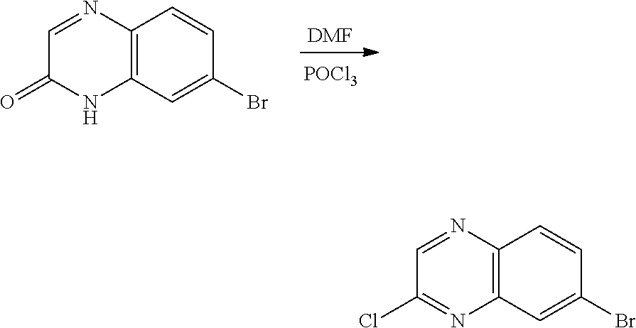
[DMF].[POCl3].C12=C(C=C(Br)C=C1)NC(=O)C=N2.C12=C(C=C(Br)C=C1)N=C(Cl)C=N2
